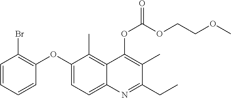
C1=CC=CC(OC2=CC=C3C(=C2C)C(OC(OCCOC)=O)=C(C)C(CC)=N3)=C1Br
